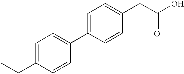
C1=C(CC)C=CC(C2=CC=C(CC(O)=O)C=C2)=C1
